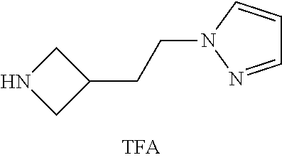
N1CC(CCN2C=CC=N2)C1
